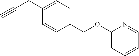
C1(CC#C)=CC=C(COC2=CC=CC=N2)C=C1
